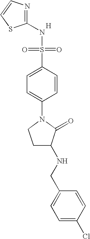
[H].N1=C(NS(=O)(=O)C2=CC=C(N3CCC(NCC4=CC=C(Cl)C=C4)C3=O)C=C2)SC=C1
